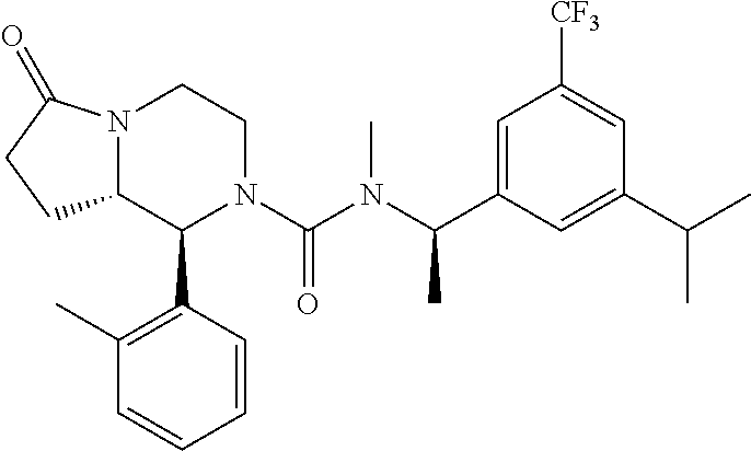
N12C(C(C3=C(C)C=CC=C3)N(C(N(C(C3=CC([CF3])=CC(C(C)C)=C3)C)C)=O)CC1)CCC2=O
